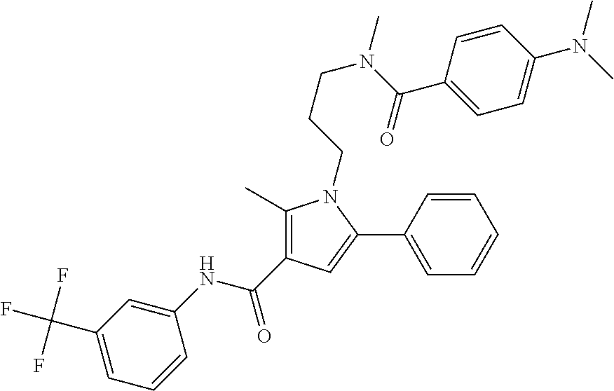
C1(NC(C2=C(C)N(CCCN(C(=O)C3=CC=C(N(C)C)C=C3)C)C(C3=CC=CC=C3)=C2)=O)=CC(C(F)(F)F)=CC=C1
